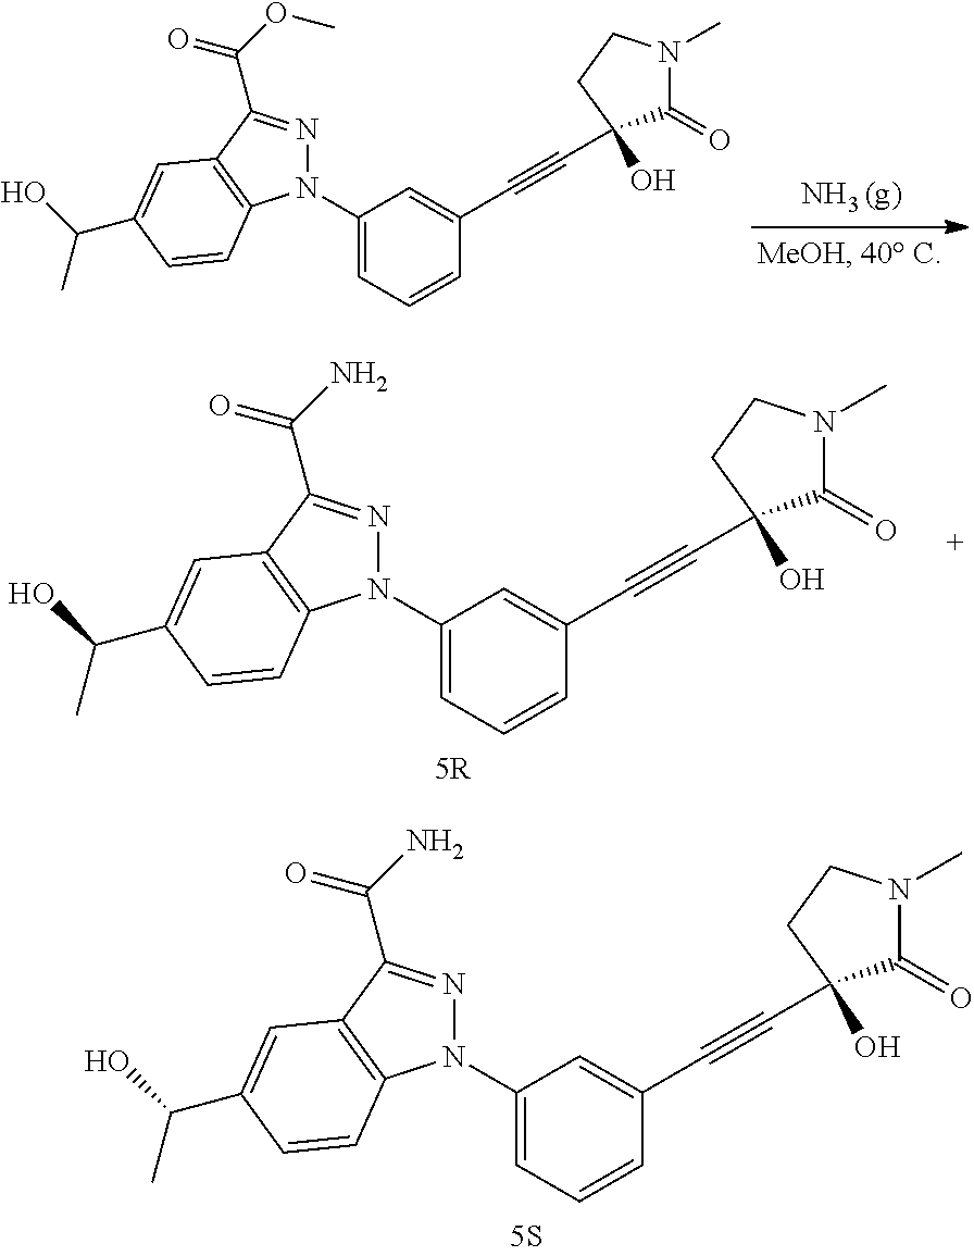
C1(N2N=C(C(OC)=O)C3=C2C=CC(C(O)C)=C3)=CC=CC(C#CC2(O)C(=O)N(C)CC2)=C1.C1(N2N=C(C(N)=O)C3=C2C=CC(C(O)C)=C3)=CC=CC(C#CC2(O)C(=O)N(C)CC2)=C1.C1(N2N=C(C(N)=O)C3=C2C=CC(C(O)C)=C3)=CC=CC(C#CC2(O)C(=O)N(C)CC2)=C1
